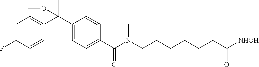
C1(F)=CC=C(C(C2=CC=C(C(N(CCCCCCC([NHOH])=O)C)=O)C=C2)(C)OC)C=C1
